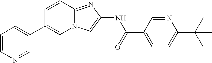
C1=CC2=NC(NC(=O)C3=CC=C(C(C)(C)C)N=C3)=CN2C=C1C1=CC=CN=C1
